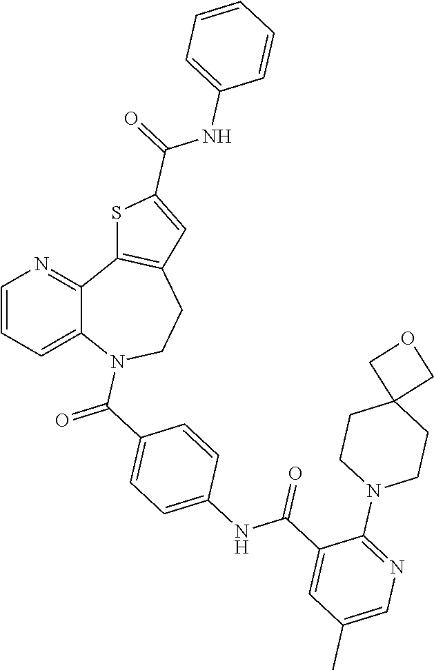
C12=CC=CN=C1C1=C(CCN2C(C2=CC=C(NC(C3=CC(C)=CN=C3N3CCC4(CC3)COC4)=O)C=C2)=O)C=C(C(=O)NC2=CC=CC=C2)S1
